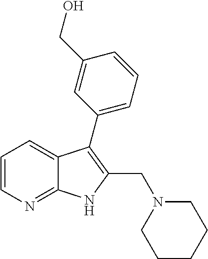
C1=CN=C2C(=C1)C(C1=CC=CC(CO)=C1)=C(CN1CCCCC1)N2
